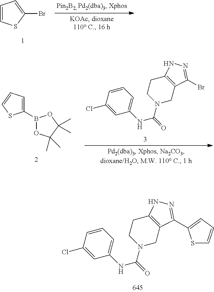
C1=C(B2OC(C)(C)C(C)(C)O2)SC=C1.N1(C(=O)NC2=CC=CC(Cl)=C2)CC2=C(CC1)NN=C2Br.N1(C(=O)NC2=CC=CC(Cl)=C2)CC2=C(CC1)NN=C2C1=CC=CS1.C1=CSC(Br)=C1
